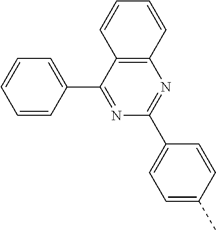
C1(C2=NC(C3=CC=C(C)C=C3)=NC3=C2C=CC=C3)=CC=CC=C1
